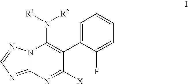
N12C(=NC=N1)N=C([X])C(C1=CC=CC=C1F)=C2N([R1])[R2]
